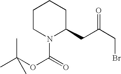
C1CN(C(=O)OC(C)(C)C)C(CC(CBr)=O)CC1
